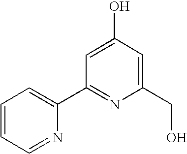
C1=CC=NC(C2=NC(CO)=CC(O)=C2)=C1
